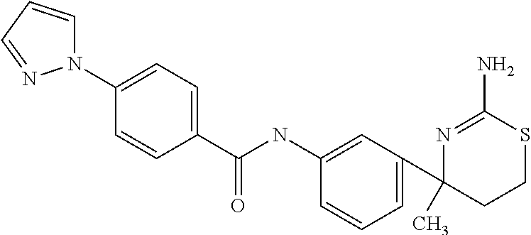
N1(C2=CC=C(C(NC3=CC(C4(C)N=C(N)SCC4)=CC=C3)=O)C=C2)C=CC=N1
